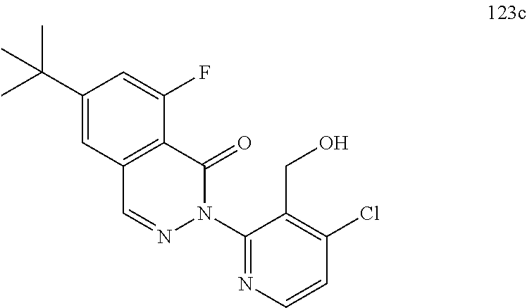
C1(C(C)(C)C)=CC2=C(C(F)=C1)C(=O)N(C1=NC=CC(Cl)=C1CO)N=C2
